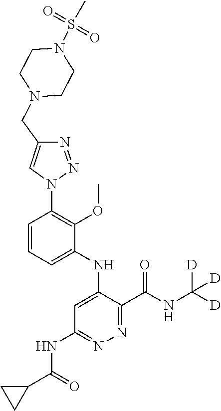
C1=CC=C(NC2=CC(NC(C3CC3)=O)=NN=C2C(NC([D])([D])[D])=O)C(OC)=C1N1N=NC(CN2CCN(S(C)(=O)=O)CC2)=C1
